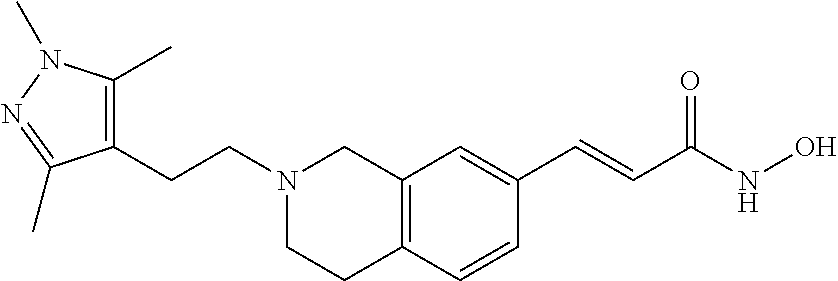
C12=C(C=CC(C=CC(NO)=O)=C1)CCN(CCC1=C(C)N(C)N=C1C)C2
